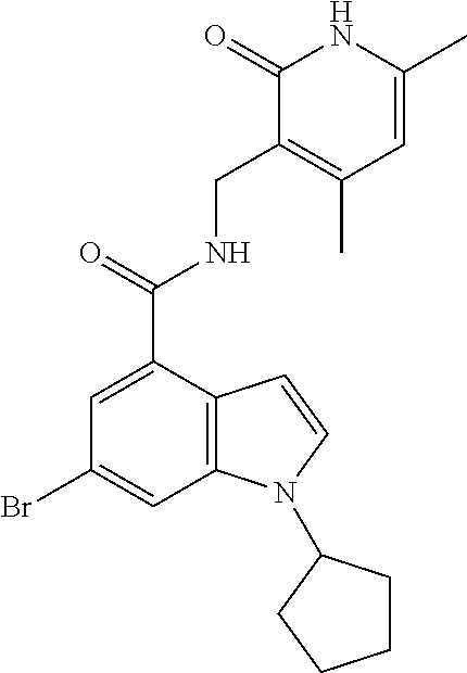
BrC1=CC2=C(C(C(=O)NCC3=C(C)C=C(C)NC3=O)=C1)C=CN2C1CCCC1
